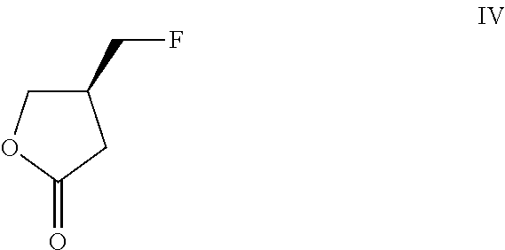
C1(CF)COC(=O)C1
